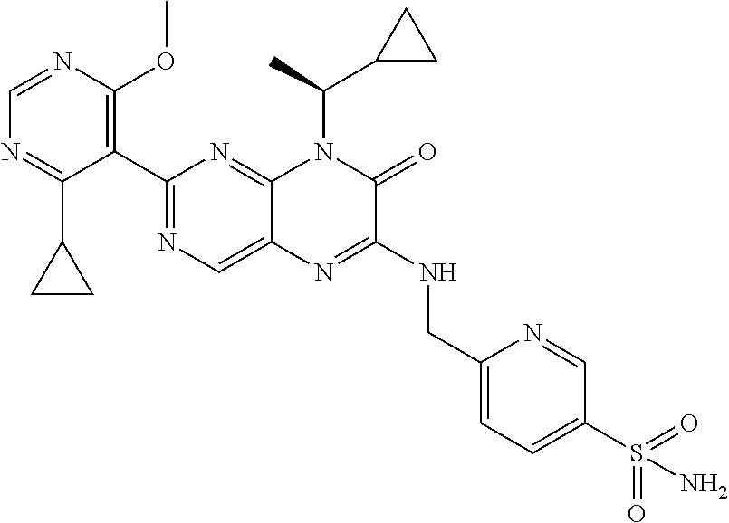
C1(C2=NC=C3C(=N2)N(C(C2CC2)C)C(=O)C(NCC2=CC=C(S(=O)(=O)N)C=N2)=N3)=C(OC)N=CN=C1C1CC1
